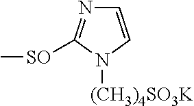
C1=CN([(CH3)4SO3K])C([SO]C)=N1
